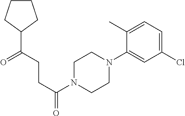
C1=C(C)C(N2CCN(C(=O)CCC(C3CCCC3)=O)CC2)=CC(Cl)=C1
